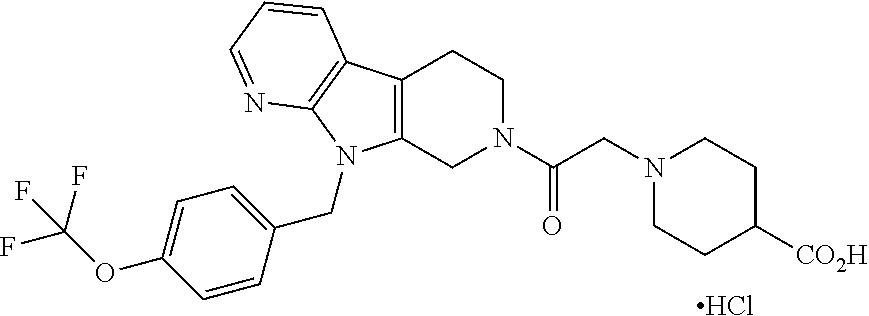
C12=C(C3=C(N=CC=C3)N1CC1=CC=C(OC(F)(F)F)C=C1)CCN(C(CN1CCC([CO2H])CC1)=O)C2.Cl
